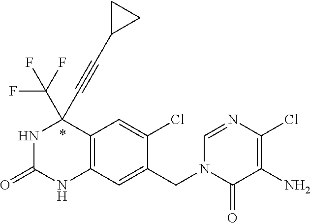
N1C(=O)NC2=C(C1(C#CC1CC1)C(F)(F)F)C=C(Cl)C(CN1C(=O)C(N)=C(Cl)N=C1)=C2
